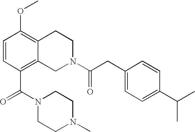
C1=CC(C(N2CCN(C)CC2)=O)=C2C(=C1OC)CCN(C(CC1=CC=C(C(C)C)C=C1)=O)C2
